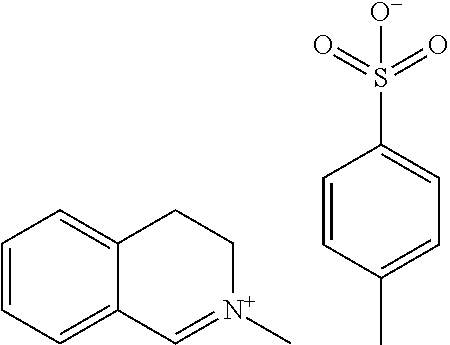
C1=CC=C2C(=C1)CC[N+](C)=C2.C1=CC(C)=CC=C1S(=O)(=O)[O-]
